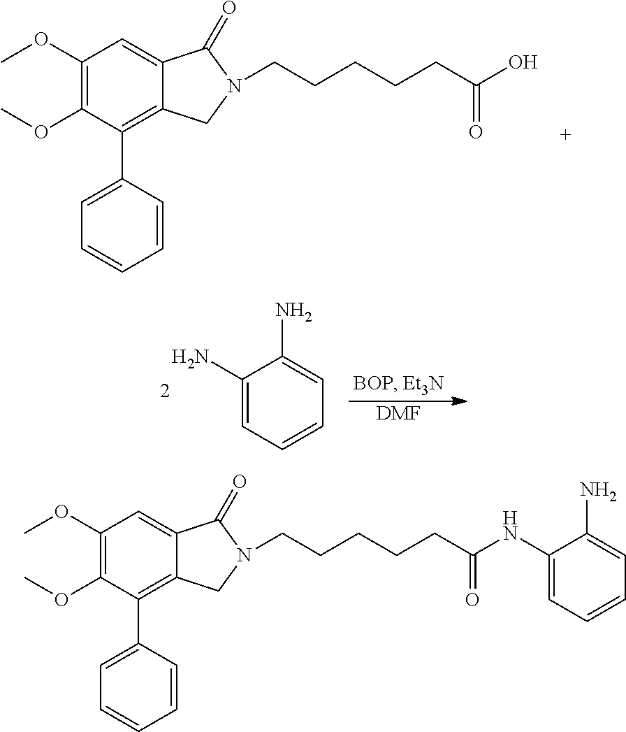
C(CCCCC(O)=O)N1CC2=C(C3=CC=CC=C3)C(OC)=C(OC)C=C2C1=O.C1(N)=CC=CC=C1N.[DMF].C(CCCCC(NC1=CC=CC=C1N)=O)N1CC2=C(C3=CC=CC=C3)C(OC)=C(OC)C=C2C1=O
